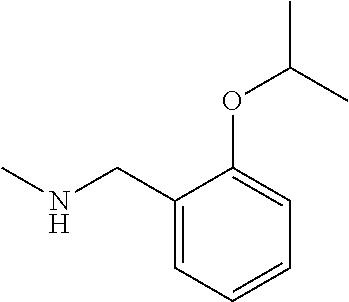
CNCC1=CC=CC=C1OC(C)C
